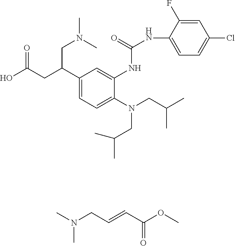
N(CC(C)C)(CC(C)C)C1=CC=C(C(CC(O)=O)CN(C)C)C=C1NC(=O)NC1=CC=C(Cl)C=C1F.CN(CC=CC(OC)=O)C
